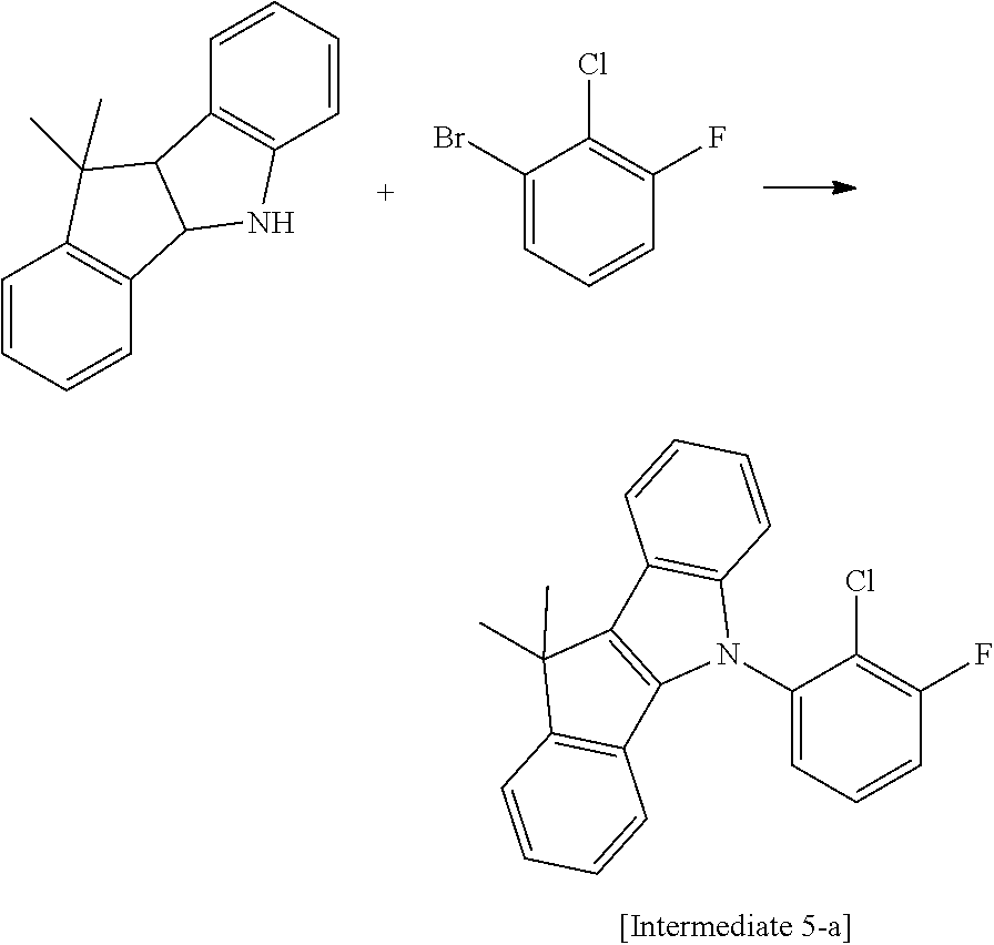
C1=CC=CC2=C1C(C)(C)C1C2NC2=C1C=CC=C2.C1(Br)=CC=CC(F)=C1Cl.C1(N2C3=C(C4=C2C2=C(C4(C)C)C=CC=C2)C=CC=C3)=CC=CC(F)=C1Cl
